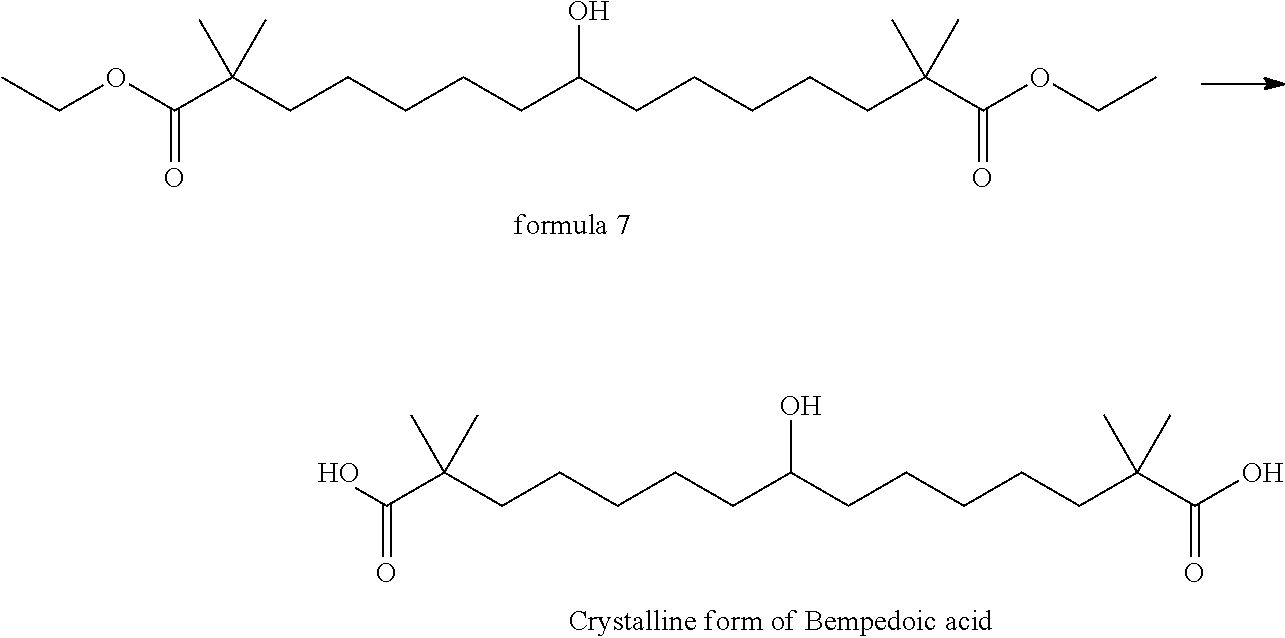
OC(C(CCCCCC(CCCCCC(C(O)=O)(C)C)O)(C)C)=O.CCOC(C(CCCCCC(CCCCCC(C(OCC)=O)(C)C)O)(C)C)=O
